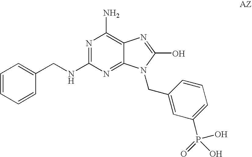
C12=NC(NCC3=CC=CC=C3)=NC(N)=C1N=C(O)N2CC1=CC(P(=O)(O)O)=CC=C1
